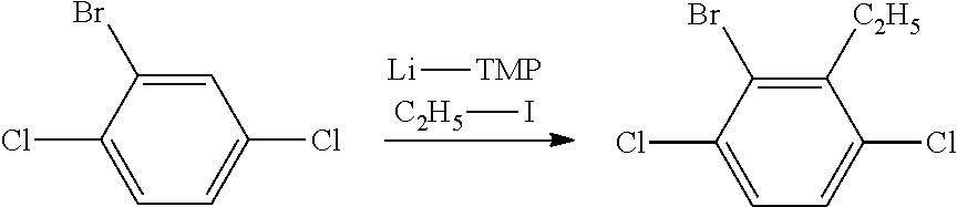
ClC1=CC=C(Cl)C=C1Br.[Li][TMP].[C2H5]I.ClC1=CC=C(Cl)C([C2H5])=C1Br
